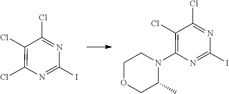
C1(I)=NC(Cl)=C(Cl)C(Cl)=N1.C1(I)=NC(N2CCOCC2C)=C(Cl)C(Cl)=N1
